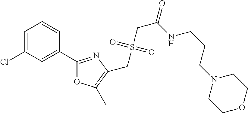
C1=C(Cl)C=C(C2=NC(CS(CC(=O)NCCCN3CCOCC3)(=O)=O)=C(C)O2)C=C1
